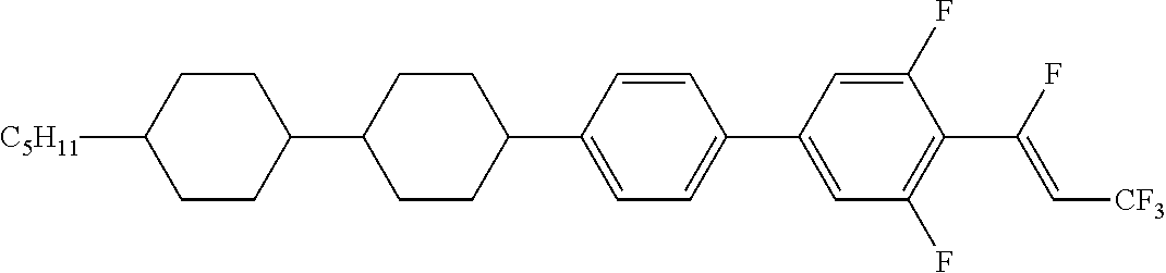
C1CC(C2CCC(C3=CC=C(C4=CC(F)=C(C(F)=C[CF3])C(F)=C4)C=C3)CC2)CCC1[C5H11]
